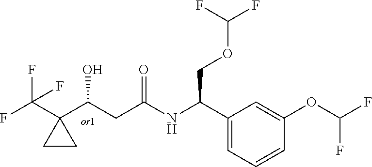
C1=C(C(NC(CC(C2(C(F)(F)F)CC2)O)=O)COC(F)F)C=C(OC(F)F)C=C1
